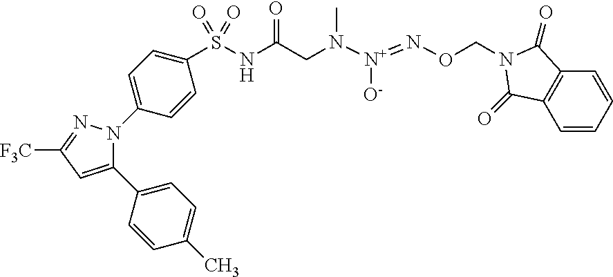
C1(C2=CC=C(C)C=C2)=CC([F3C])=NN1C1=CC=C(S(NC(CN([N+](=NOCN2C(=O)C3=C(C=CC=C3)C2=O)[O-])C)=O)(=O)=O)C=C1
